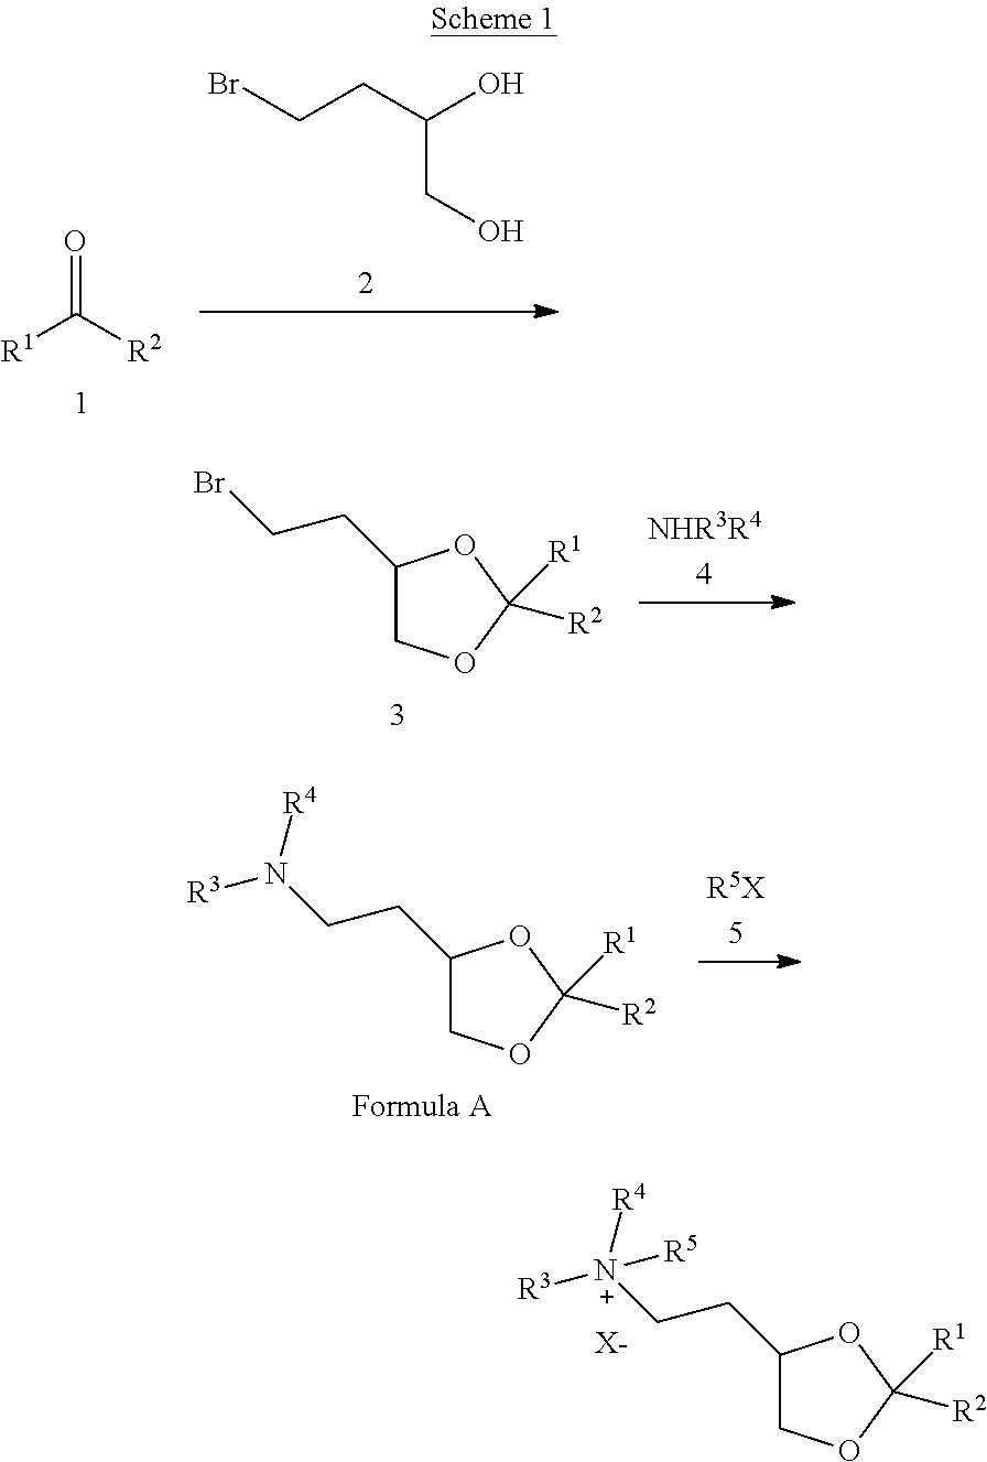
[R1]C([R2])=O.C(C(CO)O)CBr.C(CBr)C1COC([R2])([R1])O1.C(C[N+]([R3])([R4])[R5])C1COC([R2])([R1])O1.[X-].C(CN([R3])[R4])C1COC([R2])([R1])O1
